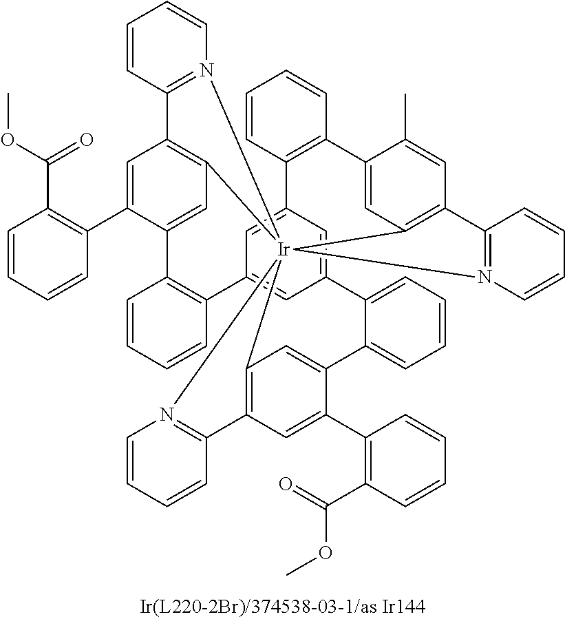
C1=CC2=C(C=C1)C1=CC3=C(C=C1C)C1=N(C=CC=C1)[Ir]3145C3=C(C=C(C6=C(C(OC)=O)C=CC=C6)C(=C3)C3=CC=CC=C3C3=CC2=CC(=C3)C2=C(C=CC=C2)C2=CC1=C(C=C2C1=C(C(=O)OC)C=CC=C1)C1=N4C=CC=C1)C1=N5C=CC=C1
